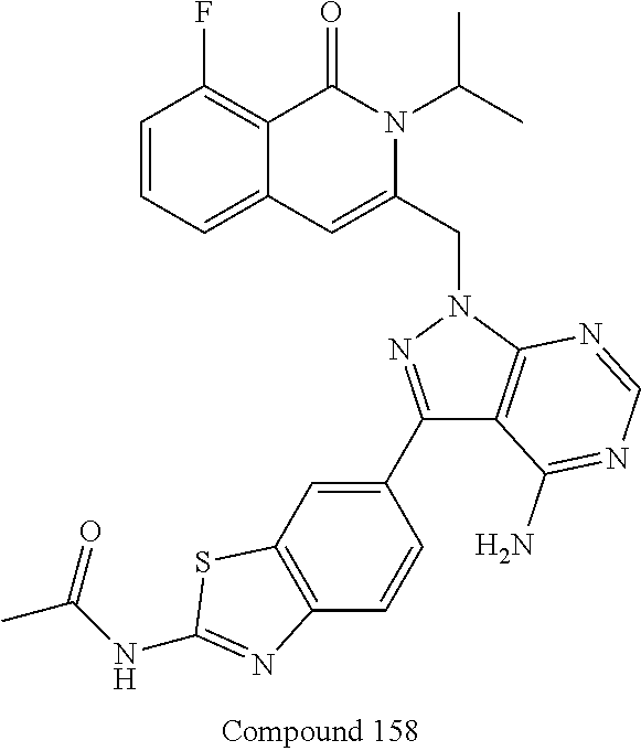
C12=CC=CC(F)=C1C(=O)N(C(C)C)C(CN1N=C(C3=CC4=C(C=C3)N=C(NC(C)=O)S4)C3=C1N=CN=C3N)=C2
